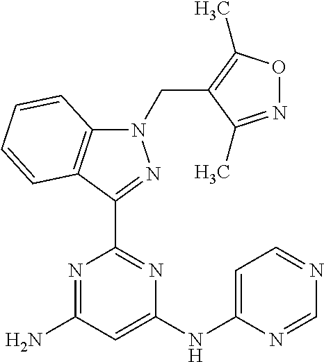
N1(CC2=C(C)ON=C2C)C2=C(C(C3=NC(NC4=CC=NC=N4)=CC(N)=N3)=N1)C=CC=C2
